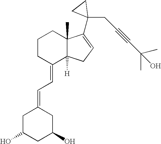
C1CCC(=CC=C2CC(O)CC(O)C2)C2([H])C1(C)C(C1(CC#CC(O)(C)C)CC1)=CC2
